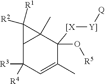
C12C([R3])([R4])C=C(C)C(O[R5])([[X][Y]][Q])C1(C)C2([R2])[R1]
